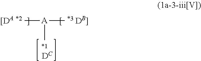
[DC].[A](C)(C)C
